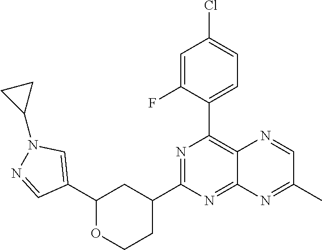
N1=C(C2CC(C3=CN(C4CC4)N=C3)OCC2)N=C2C(=C1C1=CC=C(Cl)C=C1F)N=CC(C)=N2
